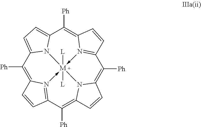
C1([Ph])=C2N3->[M]45([L])([L])-N6=C(C=CC6=C([Ph])C6=CC=C1N64)C([Ph])=C1N5C(=C([Ph])C=3C=C2)C=C1
